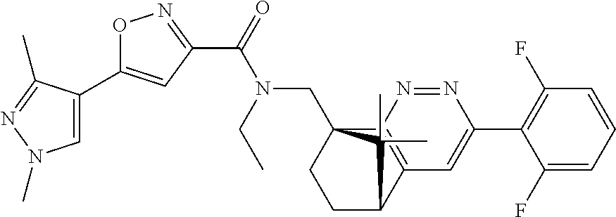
C1(C(=O)N(CC)CC23CCC(C4=C2N=NC(C2=C(F)C=CC=C2F)=C4)C3(C)C)=NOC(C2=CN(C)N=C2C)=C1
